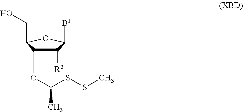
C1([R2])C(OC(SSC)C)C(CO)OC1[B1]
